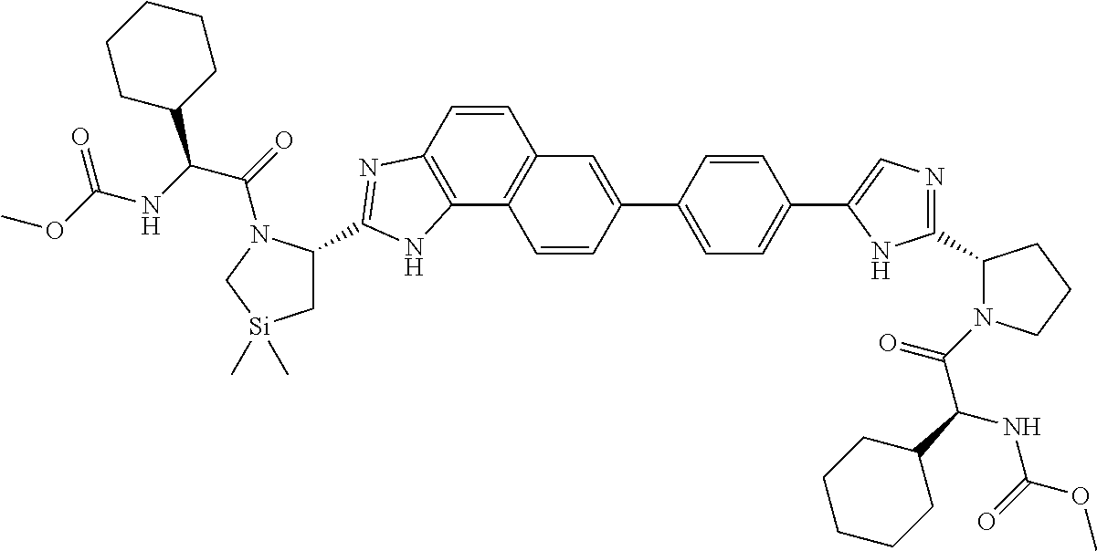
C1(C2=CC3=C(C4=C(C=C3)N=C(C3C[Si](C)(C)CN3C(=O)C(NC(OC)=O)C3CCCCC3)N4)C=C2)=CC=C(C2=CN=C(C3N(C(=O)C(C4CCCCC4)NC(OC)=O)CCC3)N2)C=C1
